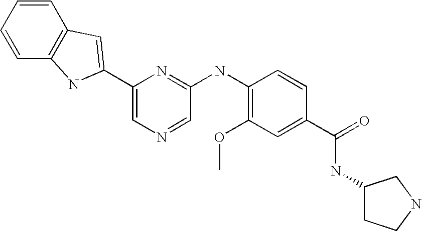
C1=CC=CC2=C1NC(C1=CN=CC(NC3=C(OC)C=C(C(=O)NC4CCNC4)C=C3)=N1)=C2
